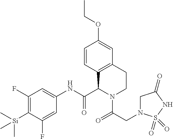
C1=CC2=C(C=C1OCC)CCN(C(CN1CC(=O)NS1(=O)=O)=O)C2C(NC1=CC(F)=C([Si](C)(C)C)C(F)=C1)=O
